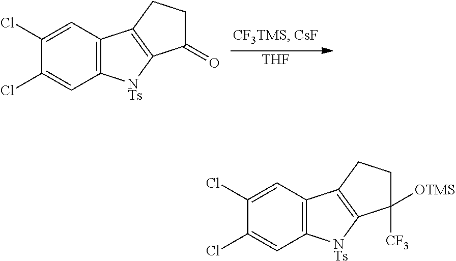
[THF].C1(Cl)=CC2=C(C=C1Cl)[NTs]C1=C2CCC1=O.C1(Cl)=CC2=C(C=C1Cl)[NTs]C1=C2CCC1([CF3])[OTMS]
